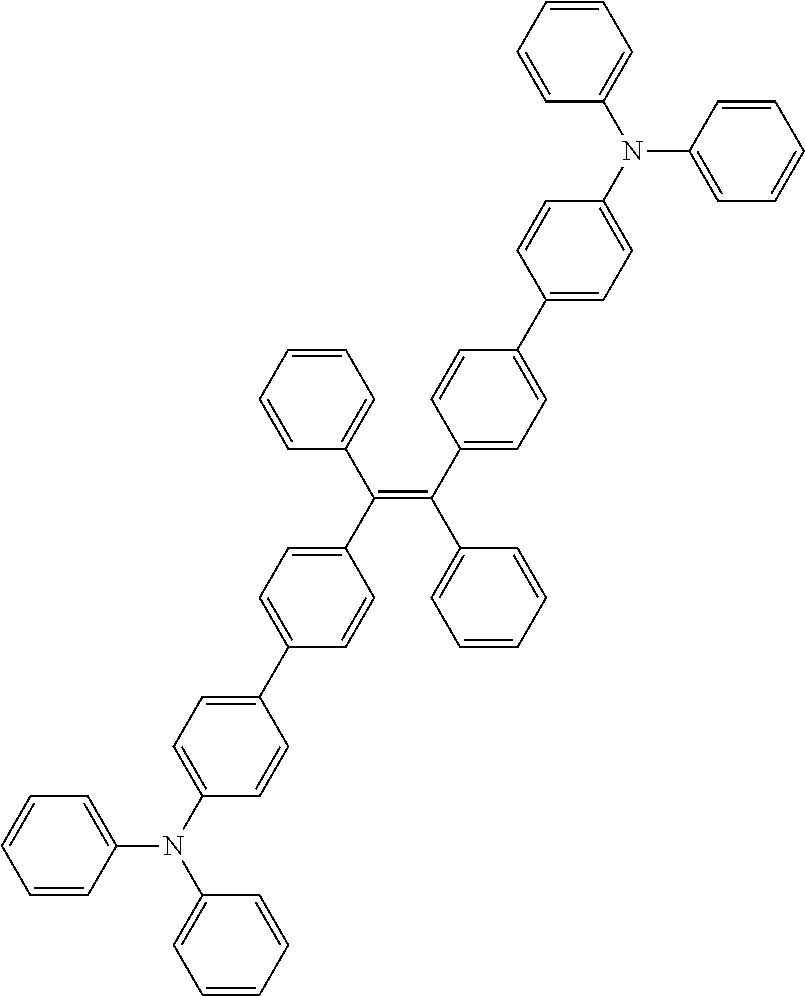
C1=CC(N(C2=CC=C(C3=CC=C(C(=C(C4=CC=C(C5=CC=C(N(C6=CC=CC=C6)C6=CC=CC=C6)C=C5)C=C4)C4=CC=CC=C4)C4=CC=CC=C4)C=C3)C=C2)C2=CC=CC=C2)=CC=C1
